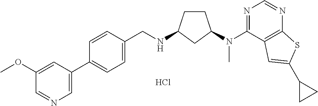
C1=CC(C2=CN=CC(OC)=C2)=CC=C1CNC1CCC(N(C2=NC=NC3=C2C=C(C2CC2)S3)C)C1.Cl
